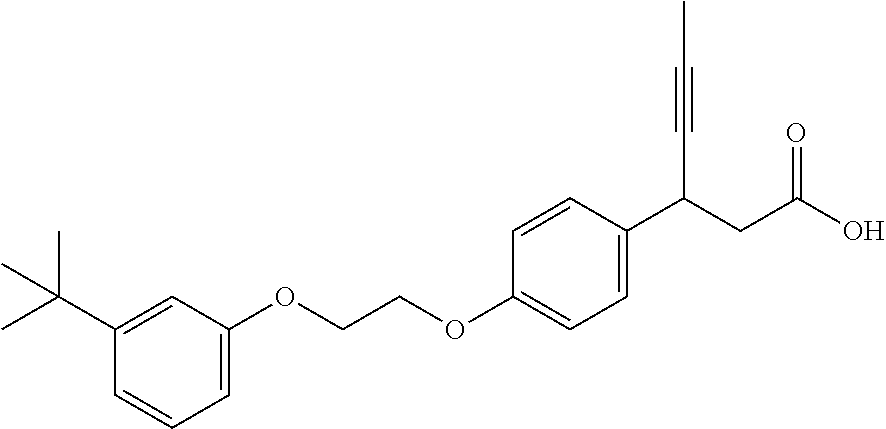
C1=C(OCCOC2=CC=C(C(C#CC)CC(=O)O)C=C2)C=C(C(C)(C)C)C=C1
